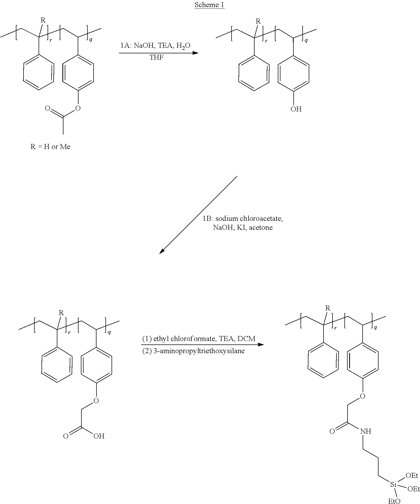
C1=CC(C(CC(C2=CC=CC=C2)(CC)[R])C)=CC=C1O.[THF].C1=CC(C(CC(C2=CC=CC=C2)(CC)[R])C)=CC=C1OC(=O)C.C1=CC(C(CC(C2=CC=CC=C2)(CC)[R])C)=CC=C1OCC(=O)NCCC[Si]([OEt])([OEt])[EtO].C1=CC(C(CC(C2=CC=CC=C2)(CC)[R])C)=CC=C1OCC(=O)O
